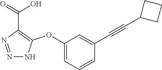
C1(OC2=C(C(=O)O)N=NN2)=CC=CC(C#CC2CCC2)=C1
